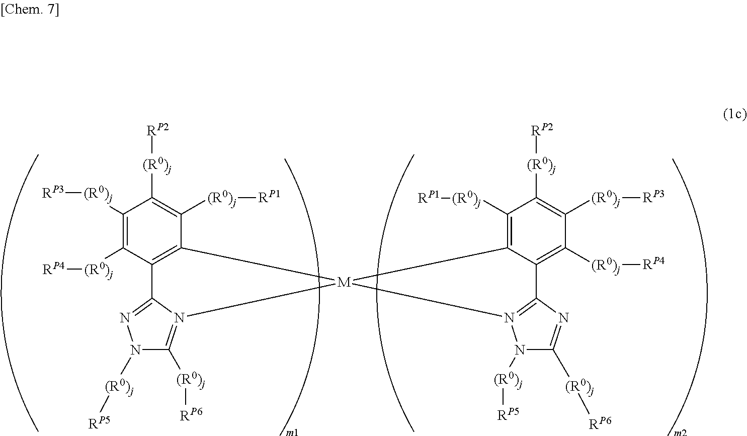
C1([(R0)j][RP3])=C([(R0)j][RP4])C2=C(C([(R0)j][RP1])=C1[(R0)j][RP2])[M]1(N3=C([(R0)j][RP6])N([(R0)j][RP5])N=C23)C2=C([(R0)j][RP1])C([(R0)j][RP2])=C([(R0)j][RP3])C([(R0)j][RP4])=C2C2=N1N([(R0)j][RP5])C([(R0)j][RP6])=N2
